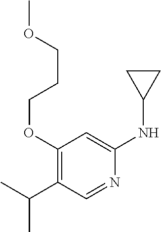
C1(OCCCOC)=C(C(C)C)C=NC(NC2CC2)=C1
